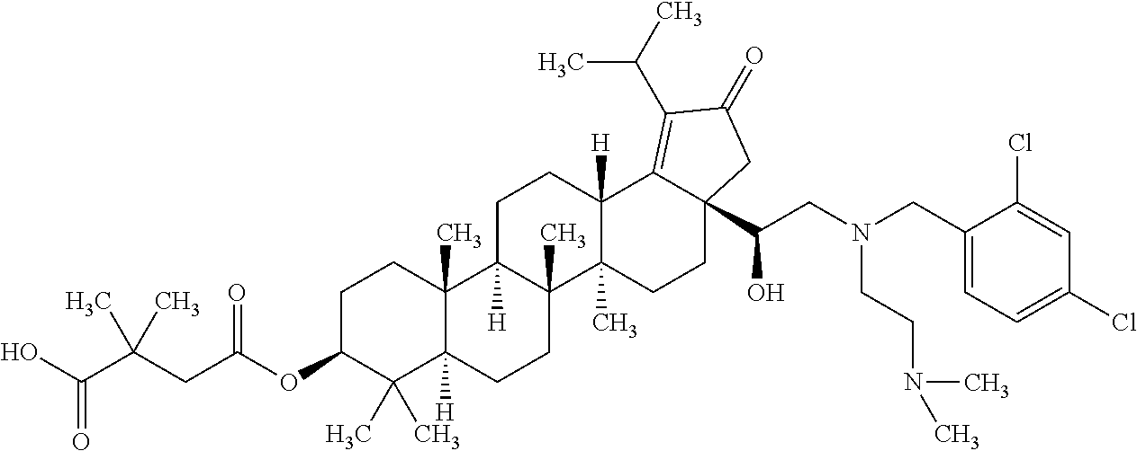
C1C(OC(CC(C(O)=O)(C)C)=O)C(C)(C)C2([H])C(C)(C1)C1([H])C(C)(CC2)C2(C)C([H])(CC1)C1=C(C(C)C)C(=O)CC1(C(CN(CC1=CC=C(Cl)C=C1Cl)CCN(C)C)O)CC2
